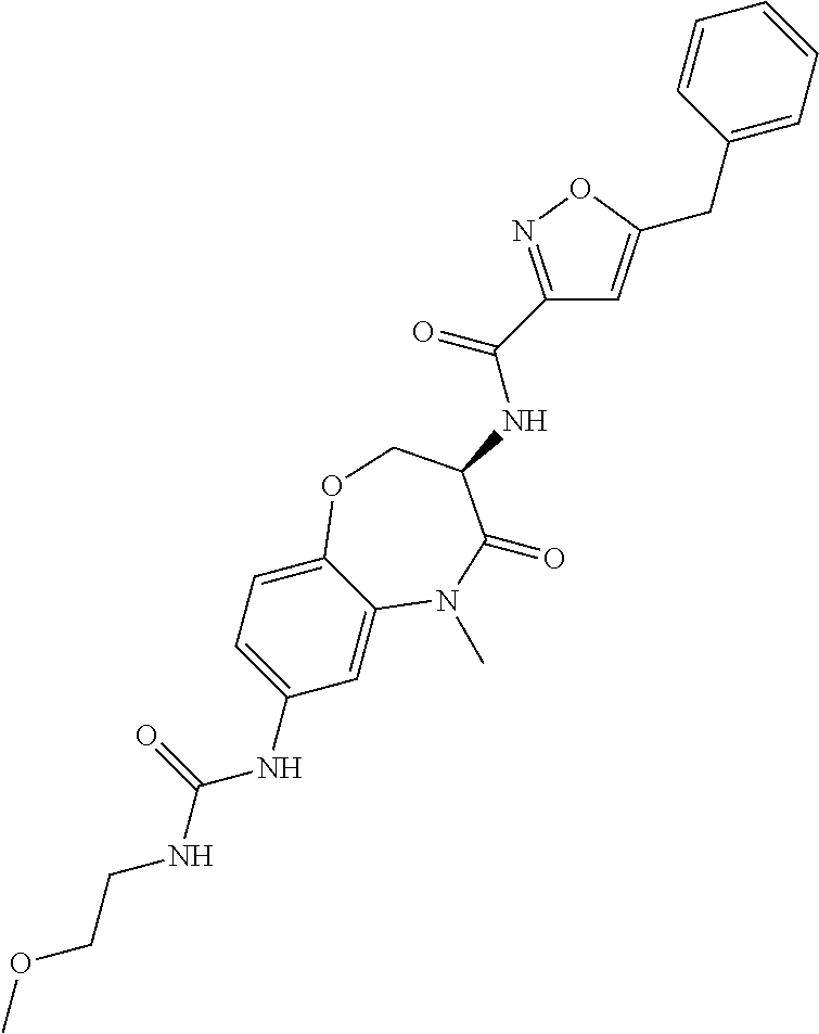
C1=C2C(=CC=C1NC(NCCOC)=O)OCC(NC(C1=NOC(CC3=CC=CC=C3)=C1)=O)C(=O)N2C
